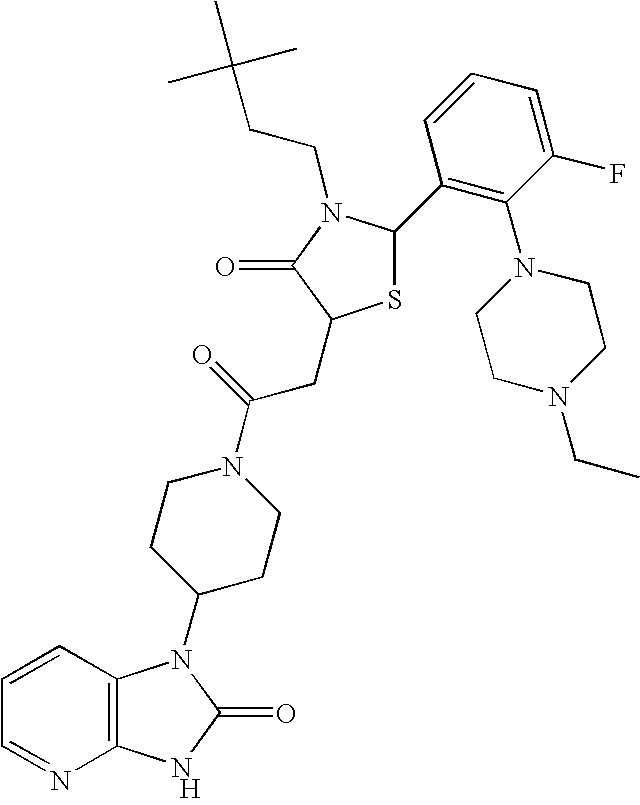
[H].C12=C(C=CC=N1)N(C1CCN(C(=O)CC3SC(C4=C(N5CCN(CC)CC5)C(F)=CC=C4)N(CCC(C)(C)C)C3=O)CC1)C(=O)N2
